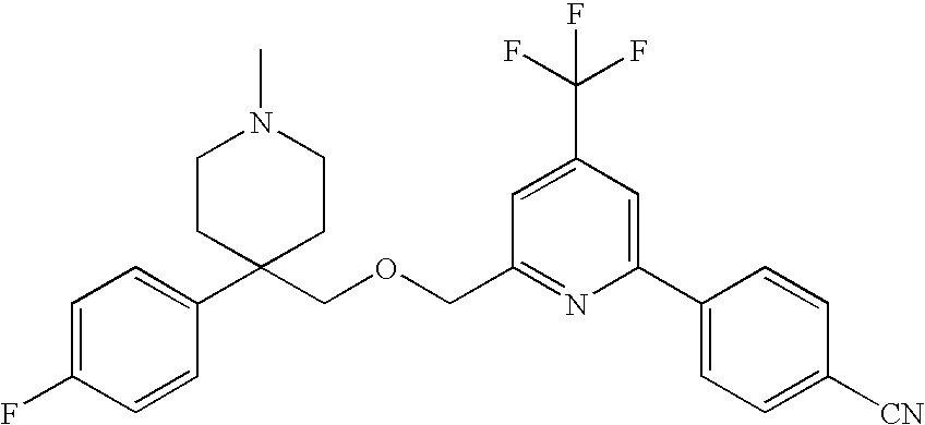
C1=C(F)C=CC(C2(COCC3=NC(C4=CC=C([CN])C=C4)=CC(C(F)(F)F)=C3)CCN(C)CC2)=C1
